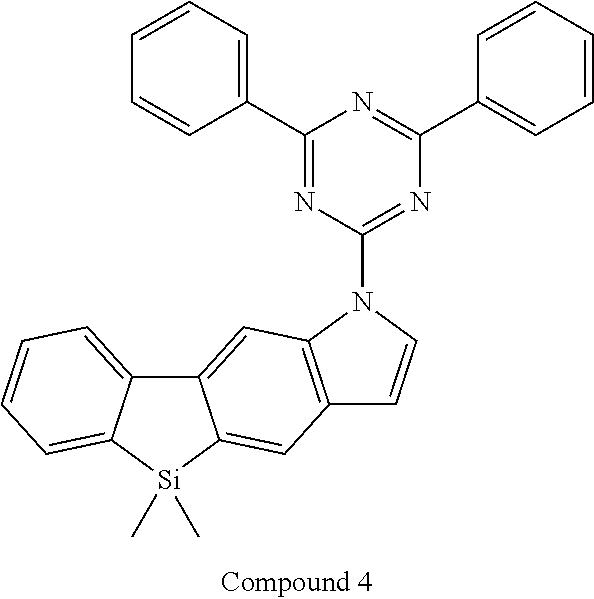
C12=CC=CC=C1[Si](C)(C)C1=CC3=C(C=C21)N(C1=NC(C2=CC=CC=C2)=NC(C2=CC=CC=C2)=N1)C=C3
